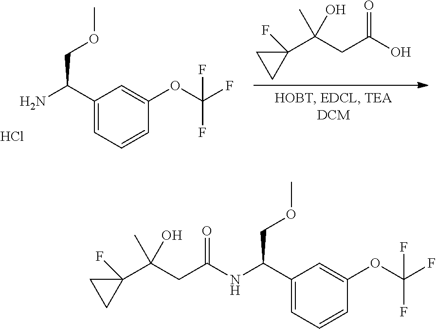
Cl.C1(C(CC(O)=O)(O)C)(F)CC1.C1=C(OC(F)(F)F)C=CC=C1C(N)COC.C1=C(OC(F)(F)F)C=CC=C1C(NC(CC(C1(F)CC1)(O)C)=O)COC
